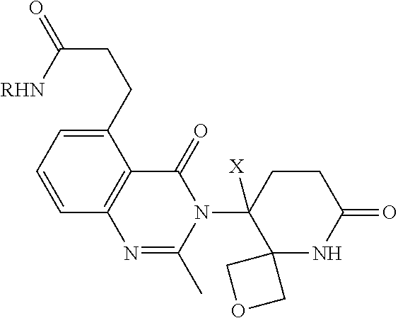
C1(CCC(=O)[RHN])=CC=CC2=C1C(=O)N(C1([X])C3(NC(=O)CC1)COC3)C(C)=N2
